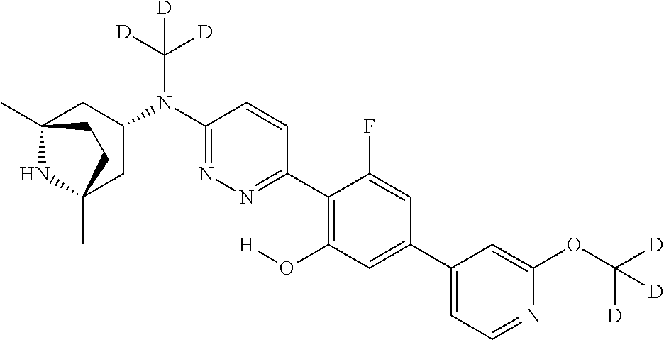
C12(C)NC(C)(CC(N(C3=NN=C(C4=C(O[H])C=C(C5=CC=NC(OC([D])([D])[D])=C5)C=C4F)C=C3)C([D])([D])[D])C1)CC2
